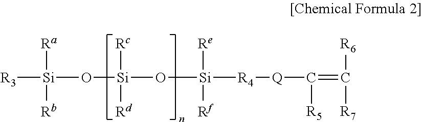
[R3][Si]([Ra])([Rb])O[Si]([Rc])([Rd])O[Si]([Re])([Rf])[R4][Q]C([R5])=C([R6])[R7]
